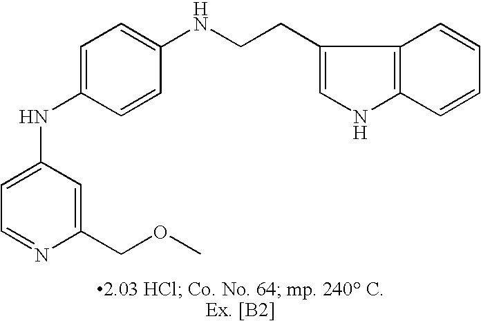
C1=C(NC2=CC=C(NCCC3=CNC4=C3C=CC=C4)C=C2)C=C(COC)N=C1
